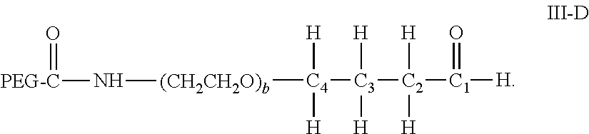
[(CH2CH2O)b]([C4]([C3]([C2]([C1]([H])=O)([H])[H])([H])[H])([H])[H])N[PEG-C]=O
